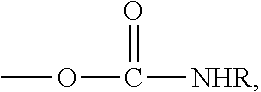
COC(=O)[NHR]
